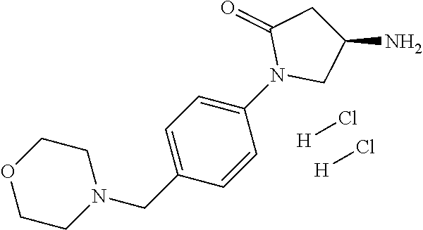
N1(CC2=CC=C(N3CC(N)CC3=O)C=C2)CCOCC1.[H]Cl.[H]Cl
